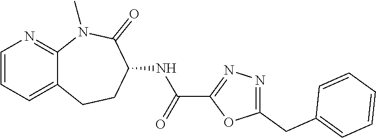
C12=CC=CN=C1N(C)C(=O)C(NC(C1=NN=C(CC3=CC=CC=C3)O1)=O)CC2
